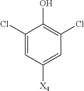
C1(Cl)=CC([X4])=CC(Cl)=C1O
